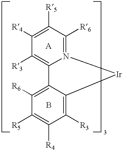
C12=C([R3])C([R4])=C([R5])C([R6])=N1[Ir]C1=C([R3])C([R4])=C([R5])C([R6])=C21.B
